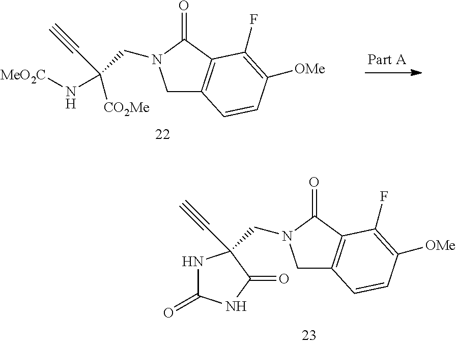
C1C2=C(C(=O)N1CC1(C#C)NC(=O)NC1=O)C(F)=C([OMe])C=C2.C1C2=C(C(=O)N1CC([CO2Me])(C#C)N[MeO2C])C(F)=C([OMe])C=C2
